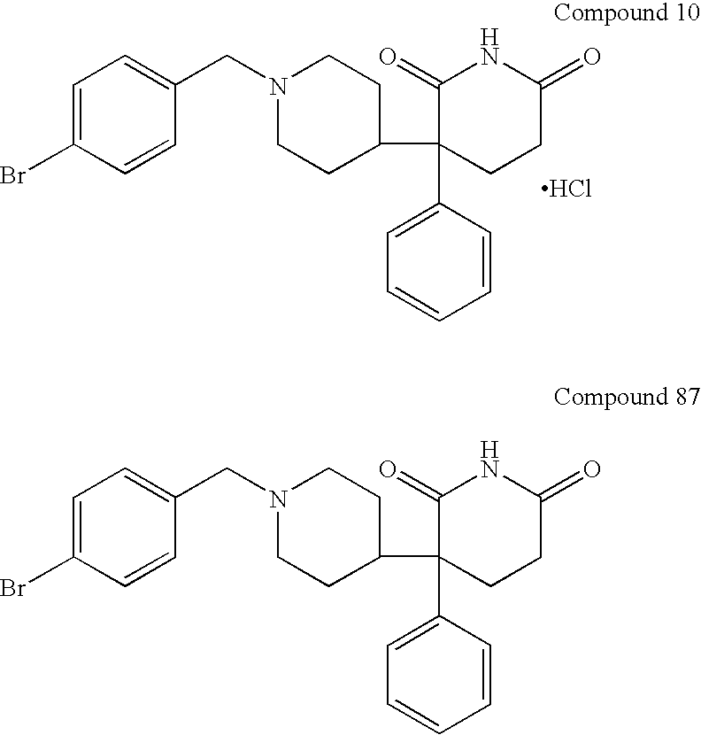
C1=C(Br)C=CC(CN2CCC(C3(C4=CC=CC=C4)CCC(=O)NC3=O)CC2)=C1.Cl.C1=C(Br)C=CC(CN2CCC(C3(C4=CC=CC=C4)CCC(=O)NC3=O)CC2)=C1
